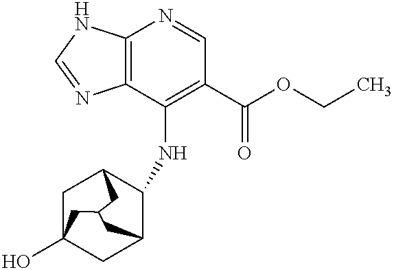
C12=C(C(NC3C4CC5(O)CC3CC(C5)C4)=C(C(=O)OCC)C=N1)N=CN2
